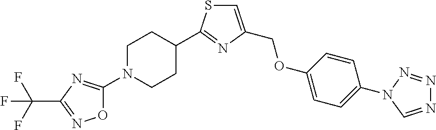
C1=CC(OCC2=CSC(C3CCN(C4=NC(C(F)(F)F)=NO4)CC3)=N2)=CC=C1N1N=NN=C1
